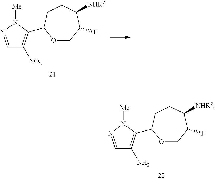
C1=NN([Me])C(C2OCC(F)C([NHR2])CC2)=C1N.C1=NN([Me])C(C2OCC(F)C([NHR2])CC2)=C1[NO2]
